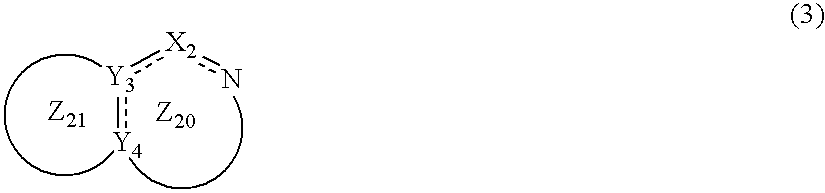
[Y3](:[Y4]):[X2]n
